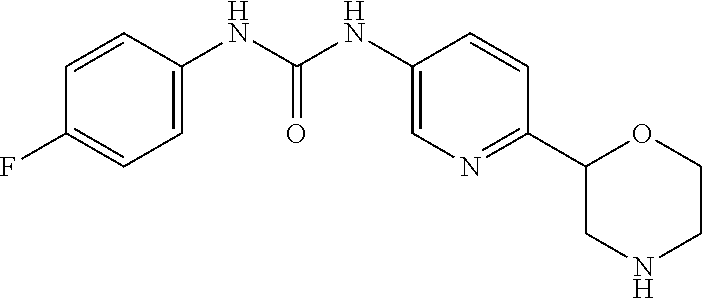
C(NC1=CC=C(F)C=C1)(NC1=CN=C(C2CNCCO2)C=C1)=O
